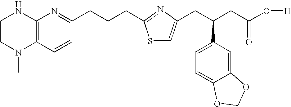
C1CN(C)C2=C(N1)N=C(CCCC1=NC(CC(CC(O[H])=O)C3=CC=C4C(=C3)OCO4)=CS1)C=C2
